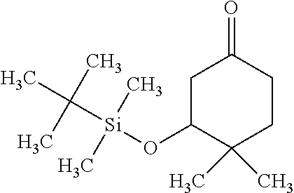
C1C(O[Si](C(C)(C)C)(C)C)C(C)(C)CCC1=O
